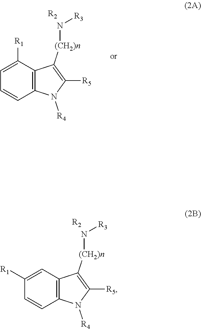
C12=C(N([R4])C([R5])=C1[(CH2)n]N[R3])C=CC([R1])=C2.[R2].C12=C(N([R4])C([R5])=C1[(CH2)n]N[R3])C=CC=C2[R1].[R2]
